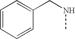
C1=CC=CC(CNC)=C1
